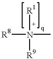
[R8]N(C)([R9])[R1]
